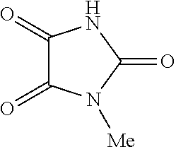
C1(=O)C(=O)N([Me])C(=O)N1
